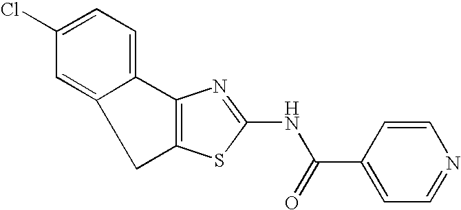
C1C2=CC(Cl)=CC=C2C2=C1SC(NC(=O)C1=CC=NC=C1)=N2
